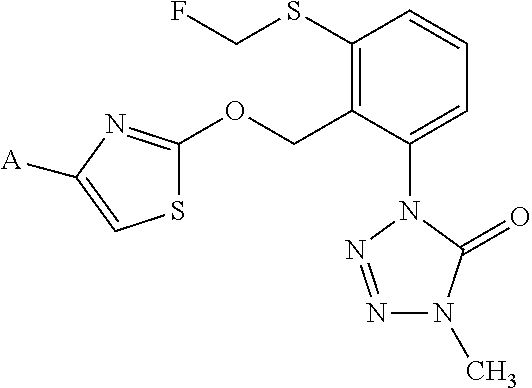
C1(SCF)=C(COC2=NC([A])=CS2)C(N2N=NN(C)C2=O)=CC=C1
